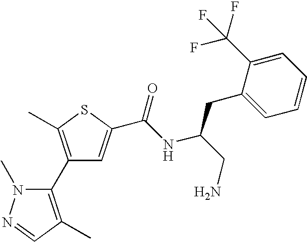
C1(C2=C(C)C=NN2C)=C(C)SC(C(NC(CN)CC2=CC=CC=C2C(F)(F)F)=O)=C1
